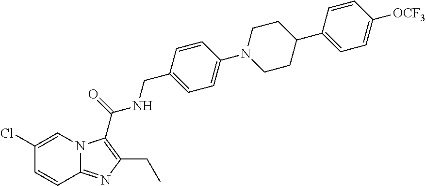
C1=CC(Cl)=CN2C1=NC(CC)=C2C(NCC1=CC=C(N2CCC(C3=CC=C([OCF3])C=C3)CC2)C=C1)=O
